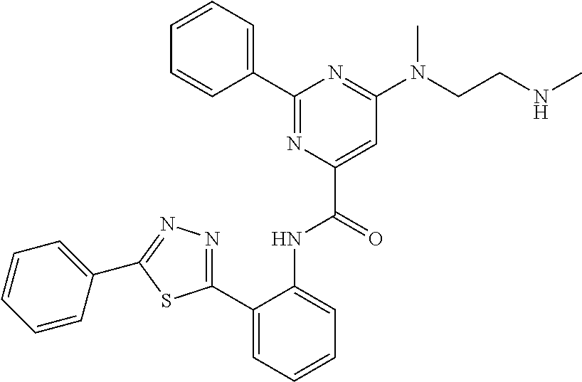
C1=CC=CC(C2=NC(C(=O)NC3=CC=CC=C3C3=NN=C(C4=CC=CC=C4)S3)=CC(N(CCNC)C)=N2)=C1
